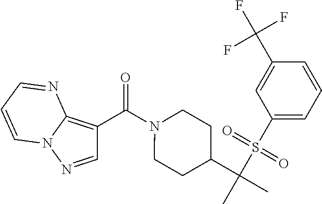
C(N1CCC(C(C)(S(C2=CC=CC(C(F)(F)F)=C2)(=O)=O)C)CC1)(=O)C1=C2N(N=C1)C=CC=N2
